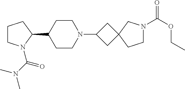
C1CN(C(N(C)C)=O)C(C2CCN(C3CC4(C3)CCN(C(OCC)=O)C4)CC2)C1
